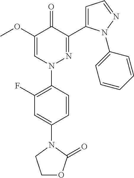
C1(F)=C(N2N=C(C3=CC=NN3C3=CC=CC=C3)C(=O)C(OC)=C2)C=CC(N2CCOC2=O)=C1
